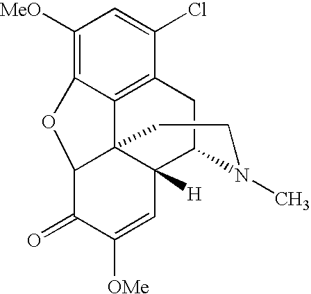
C12=C3C(=C([MeO])C=C1Cl)OC1C34C([H])(C=C([OMe])C1=O)C(C2)N(C)CC4
